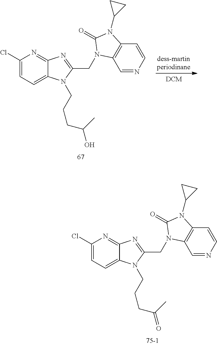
C1(Cl)=CC=C2C(=N1)N=C(CN1C3=C(C=CN=C3)N(C3CC3)C1=O)N2CCCC(C)O.C1(Cl)=CC=C2C(=N1)N=C(CN1C3=C(C=CN=C3)N(C3CC3)C1=O)N2CCCC(C)=O
